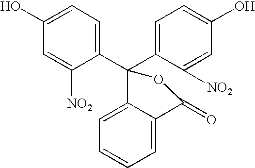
C1=C(O)C=C([NO2])C(C2(C3=CC=C(O)C=C3[NO2])C3=CC=CC=C3C(=O)O2)=C1
